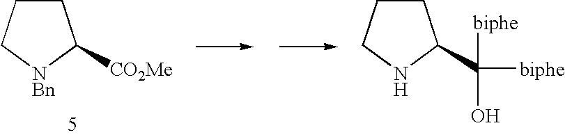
C1CC[NBn]C1[CO2Me].C1CCNC1C([biphe])([biphe])O
